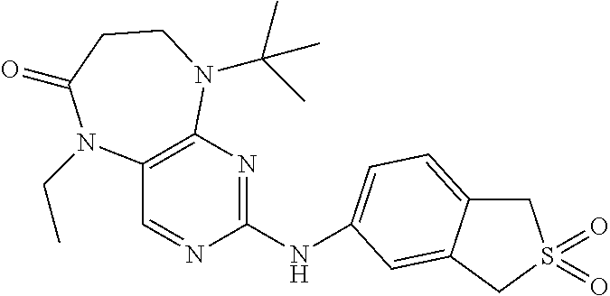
C12=C(N=C(NC3=CC=C4CS(=O)(=O)CC4=C3)N=C1)N(C(C)(C)C)CCC(=O)N2CC
